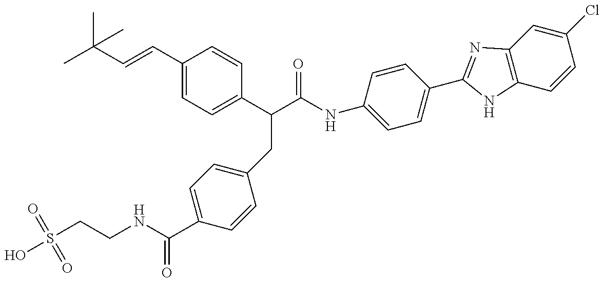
S(CCNC(C1=CC=C(CC(C(NC2=CC=C(C3=NC4=C(C=CC(Cl)=C4)N3)C=C2)=O)C2=CC=C(C=CC(C)(C)C)C=C2)C=C1)=O)(=O)(=O)O
